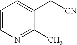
C1=CN=C(C)C(C[CN])=C1
